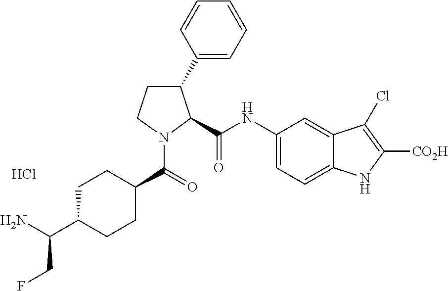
C1C(C(N)CF)CCC(C(N2C(C(=O)NC3=CC=C4C(=C3)C(Cl)=C([CO2H])N4)C(C3=CC=CC=C3)CC2)=O)C1.Cl
